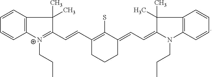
C12=C([N+](CCC)=C(C=CC3=C(S)C(=CC=C4C(C)(C)C5=C(N4CCC)C=CC=C5)CCC3)C1(C)C)C=CC=C2
